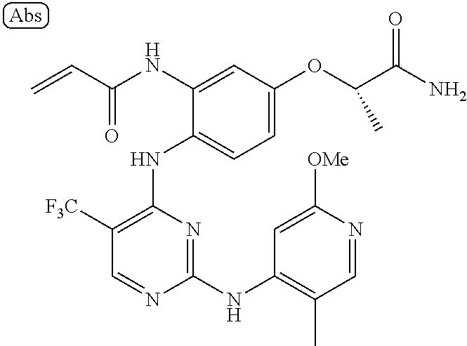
N(C1=CC(OC(C(N)=O)C)=CC=C1NC1=C([F3C])C=NC(NC2=C(C)C=NC([OMe])=C2)=N1)C(C=C)=O
